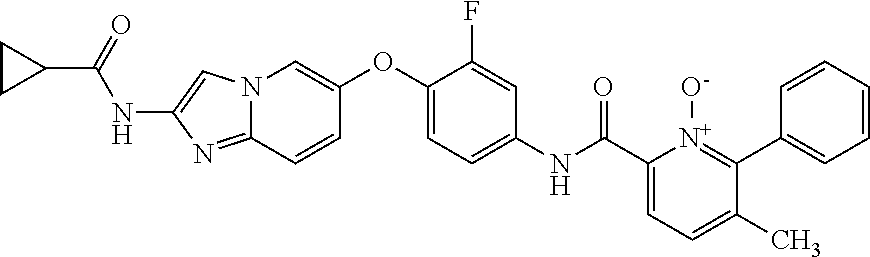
N12C(=NC(NC(C3CC3)=O)=C1)C=CC(OC1=CC=C(NC(C3=CC=C(C)C(C4=CC=CC=C4)=[N+]3[O-])=O)C=C1F)=C2
